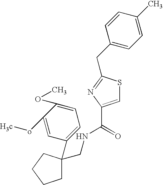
C1=C(C(=O)NCC2(C3=CC=C(OC)C(o[H3c])=C3)CCCC2)N=C(CC2=CC=C(C)C=C2)S1
